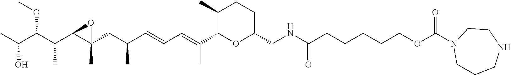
CC(C(C(C1C(CC(C=CC=C(C)C2OC(CNC(CCCCCOC(N3CCCNCC3)=O)=O)CCC2C)C)(C)O1)C)OC)O
